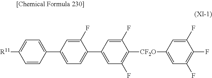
C1=C([R11])C=CC(C2=CC=C(C3=CC(F)=C([CF2O]C4=CC(F)=C(F)C(F)=C4)C(F)=C3)C(F)=C2)=C1
